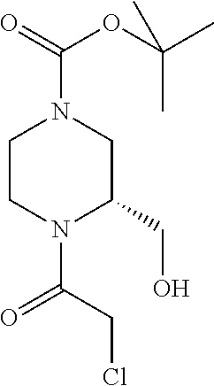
C1CN(C(CCl)=O)C(CO)CN1C(=O)OC(C)(C)C
